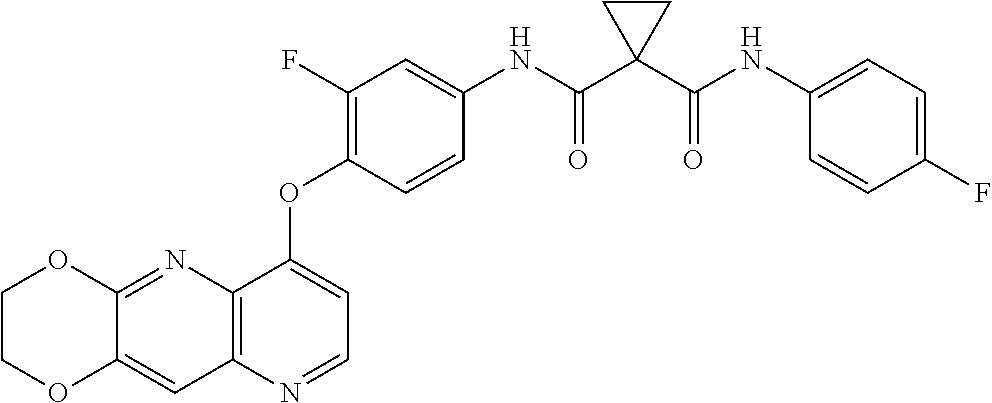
C12=C(N=CC=C1OC1=C(F)C=C(NC(C3(C(NC4=CC=C(F)C=C4)=O)CC3)=O)C=C1)C=C1C(=N2)OCCO1
